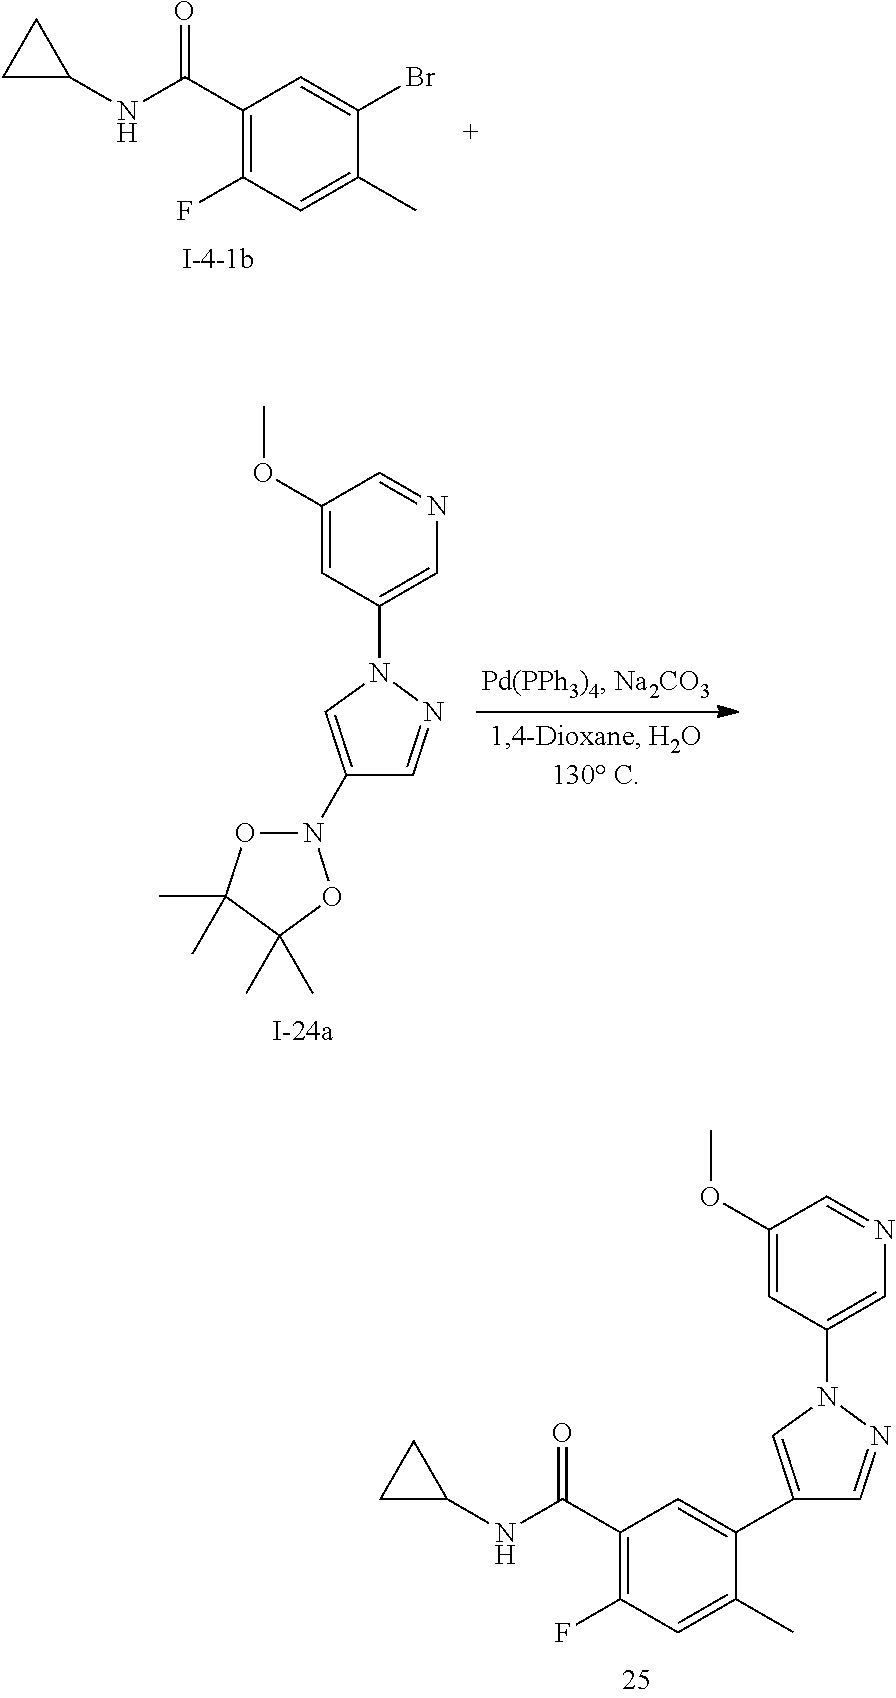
C1(C(=O)NC2CC2)=C(F)C=C(C)C(Br)=C1.C1(OC)=CC(N2C=C(N3OC(C)(C)C(C)(C)O3)C=N2)=CN=C1.C1(C(=O)NC2CC2)=C(F)C=C(C)C(C2=CN(C3=CN=CC(OC)=C3)N=C2)=C1
